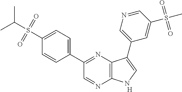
C1(C2=NC3=C(N=C2)NC=C3C2=CN=CC(S(C)(=O)=O)=C2)=CC=C(S(C(C)C)(=O)=O)C=C1.[H]
